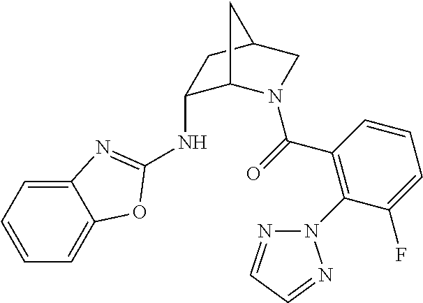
N(C1C2N(C(=O)C3=C(N4N=CC=N4)C(F)=CC=C3)CC(C1)C2)C1=NC2=CC=CC=C2O1
